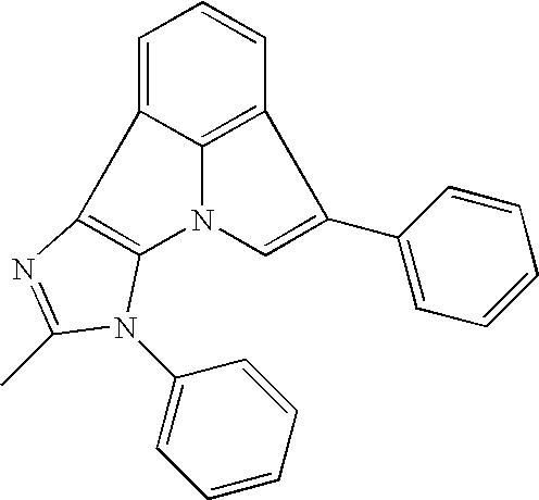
C1=C2C3=C(C=C1)C(C1=CC=CC=C1)=CN3C1=C2N=C(C)N1C1=CC=CC=C1
